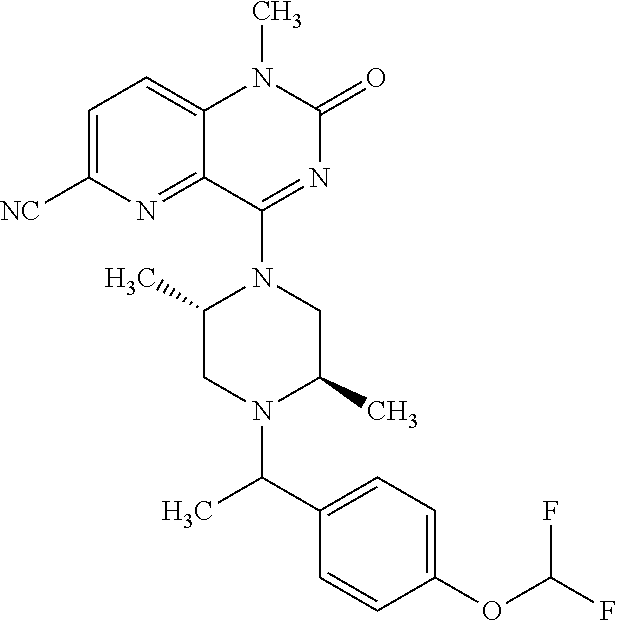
C1=C([NC])N=C2C(=C1)N(C)C(=O)N=C2N1C(C)CN(C(C2=CC=C(OC(F)F)C=C2)C)C(C)C1
